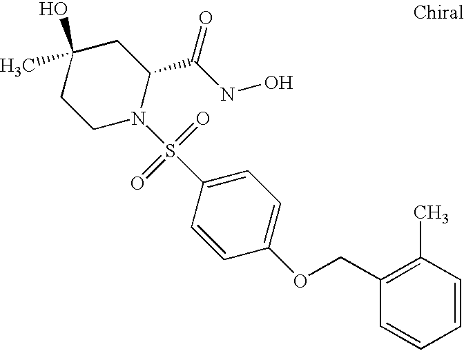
C1(O)(C)CCN(S(C2=CC=C(OCC3=C(C)C=CC=C3)C=C2)(=O)=O)C(C(NO)=O)C1
